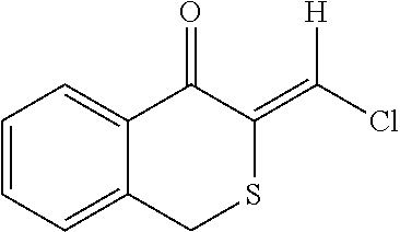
C1=CC=C2C(=C1)C(=O)C(=C(Cl)[H])SC2
